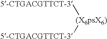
[5-CTGACGTTCT-3][(X6psX6)][5-CTGACGTTCT-3]
